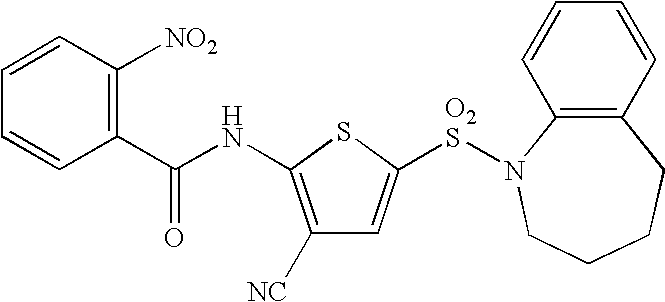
C1=CC([NO2])=C(C(NC2=C([NC])C=C([O2S]N3C4=C(C=CC=C4)CCCC3)S2)=O)C=C1
